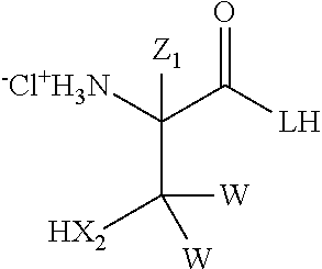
[-Cl+H3N]C(C([LH])=O)([Z1])C([HX2])([W])[W]
